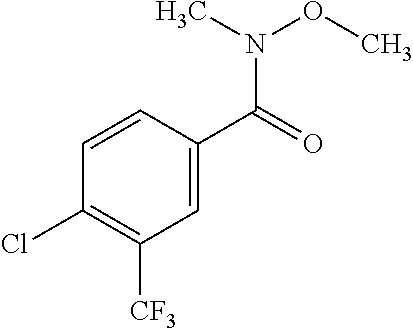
N(C(=O)C1=CC([CF3])=C(Cl)C=C1)(OC)C
